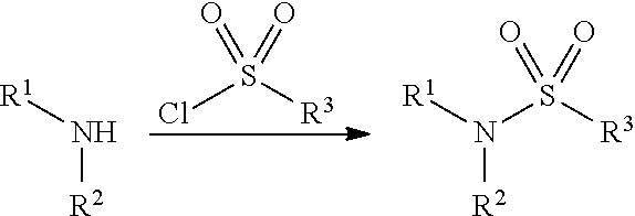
[R1]N(S([R3])(=O)=O)[R2].[R1]N[R2].ClS([R3])(=O)=O
